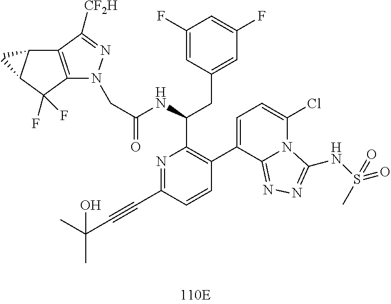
C1(F)=CC(CC(NC(CN2C3=C(C4C(C3(F)F)C4)C([CF2H])=N2)=O)C2=C(C3=CC=C(Cl)N4C3=NN=C4NS(=O)(C)=O)C=CC(C#CC(C)(O)C)=N2)=CC(F)=C1
